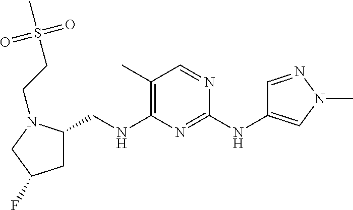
C1(C)=C(NCC2CC(F)CN2CCS(C)(=O)=O)N=C(NC2=CN(C)N=C2)N=C1
